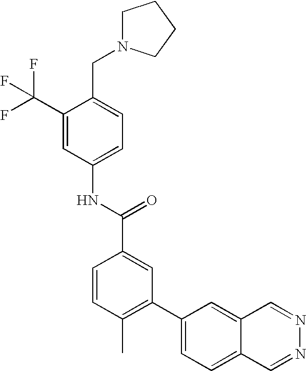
C1(C(F)(F)F)=CC(NC(C2=CC(C3=CC=C4C(=C3)C=NN=C4)=C(C)C=C2)=O)=CC=C1CN1CCCC1
